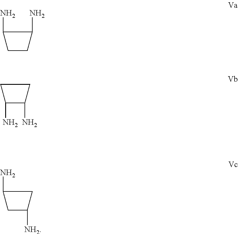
C1(N)CC([NH2])C1.C1(N)CCC1N.C1C(N)C(N)C1
